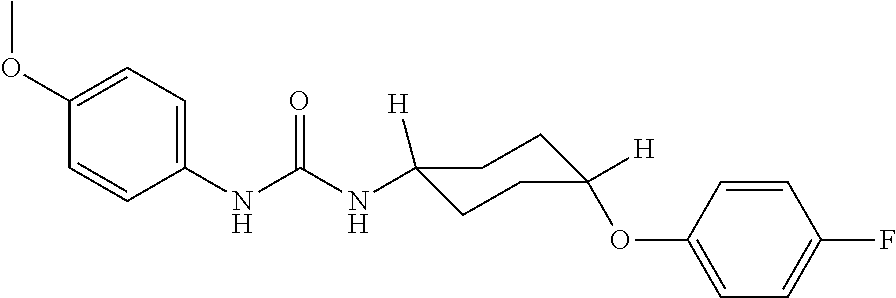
N(C(NC1=CC=C(OC)C=C1)=O)C1([H])CCC(OC2=CC=C(F)C=C2)([H])CC1
